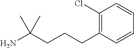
C1=CC(CCCC(N)(C)C)=C(Cl)C=C1
